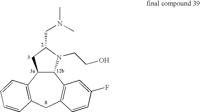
C12C(C3=C(CC4=C1C=CC=C4)C=CC(F)=C3)N(CCO)C(CN(C)C)C2
